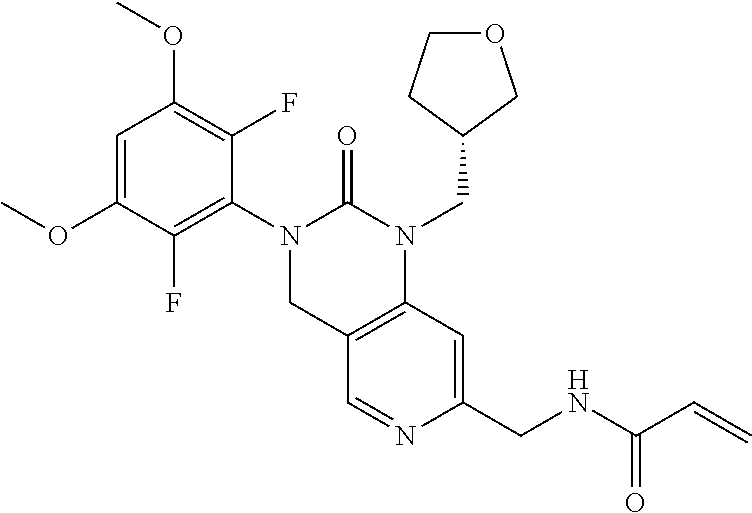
COC1=CC(OC)=C(F)C(N2C(=O)N(CC3CCOC3)C3=C(C2)C=NC(CNC(C=C)=O)=C3)=C1F
